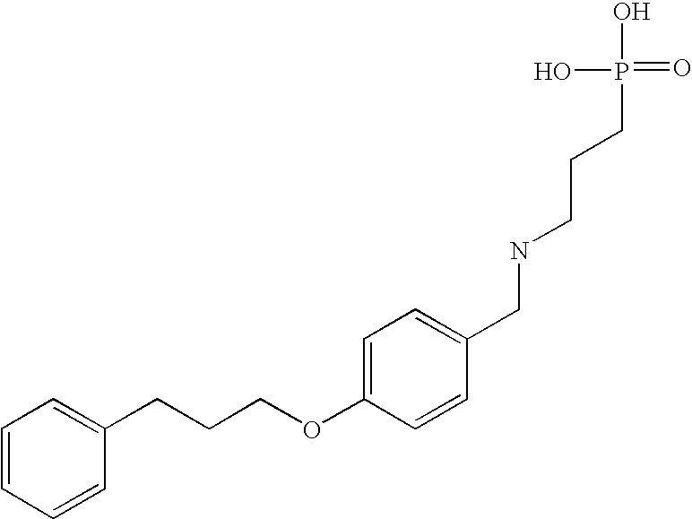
C(COC1=CC=C(CNCCCP(=O)(O)O)C=C1)CC1=CC=CC=C1
